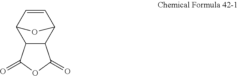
C12C(C3C=CC1O3)C(=O)OC2=O
